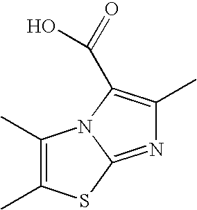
C1(C)=C(C)SC2=NC(C)=C(C(=O)O)N12
